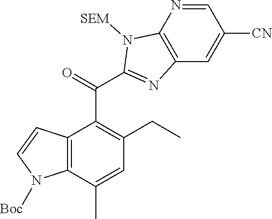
C12=C(C(C)=CC(CC)=C1C(C1=NC3=C(N=CC([CN])=C3)N1[SEM])=O)N([Boc])C=C2
